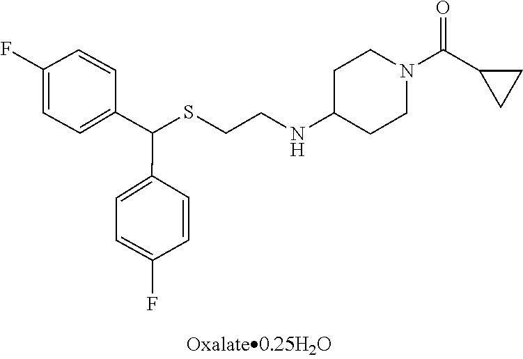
S(CCNC1CCN(C(C2CC2)=O)CC1)C(C1=CC=C(F)C=C1)C1=CC=C(F)C=C1
